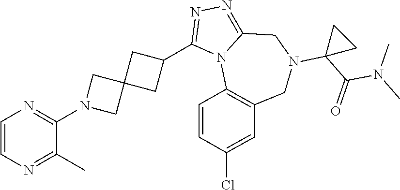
C1=CN=C(C)C(N2CC3(C2)CC(C2=NN=C4N2C2=C(CN(C5(C(N(C)C)=O)CC5)C4)C=C(Cl)C=C2)C3)=N1
